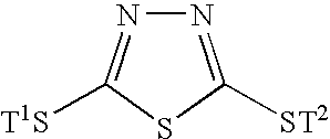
N1=C([ST2])SC([T1S])=N1
